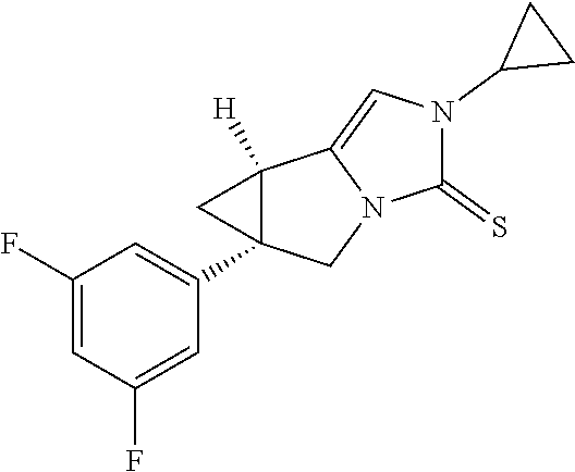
C1(F)=CC(F)=CC(C23C([H])(C2)C2=CN(C4CC4)C(=S)N2C3)=C1
